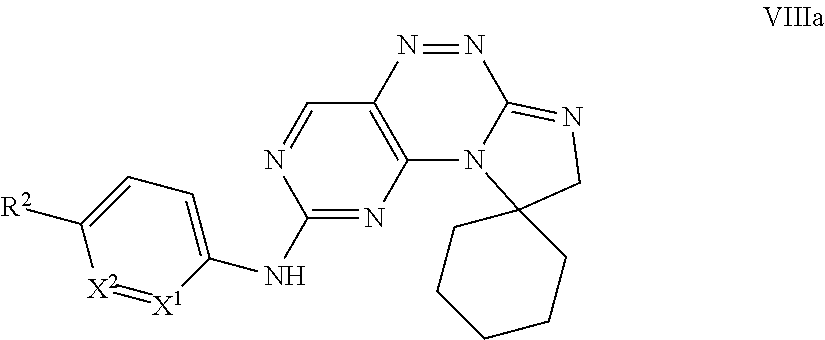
C1(NC2=CC=C([R2])[X2]=[X1]2)=NC2=C(C=N1)N=NC1=NCC3(N21)CCCCC3
